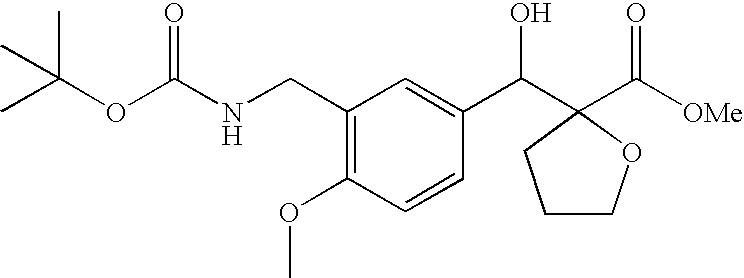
C1(CNC(OC(C)(C)C)=O)=C(OC)C=CC(C(C2(C([OMe])=O)CCCO2)O)=C1
